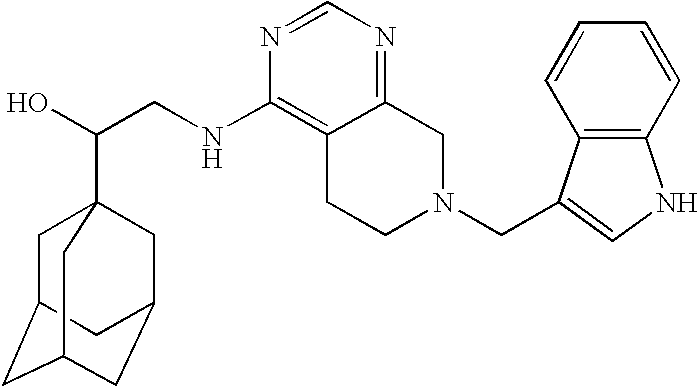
C(CNC1=C2C(=NC=N1)CN(CC1=CNC3=C1C=CC=C3)CC2)(O)C12CC3CC(CC(C1)C3)C2
